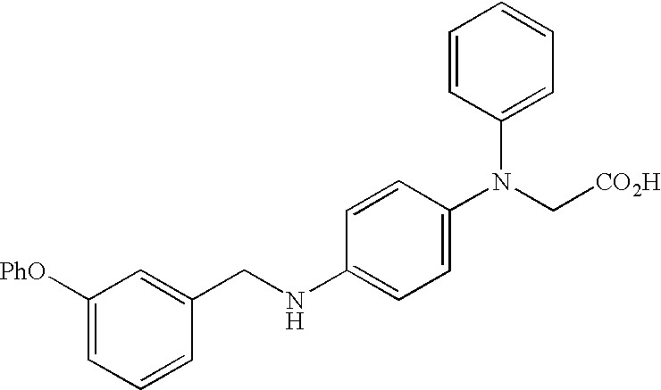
C1([PhO])=CC=CC(CNC2=CC=C(N(C[CO2H])C3=CC=CC=C3)C=C2)=C1
